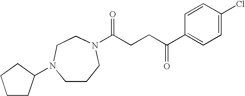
C(CCC(C1=CC=C(Cl)C=C1)=O)(=O)N1CCCN(C2CCCC2)CC1
